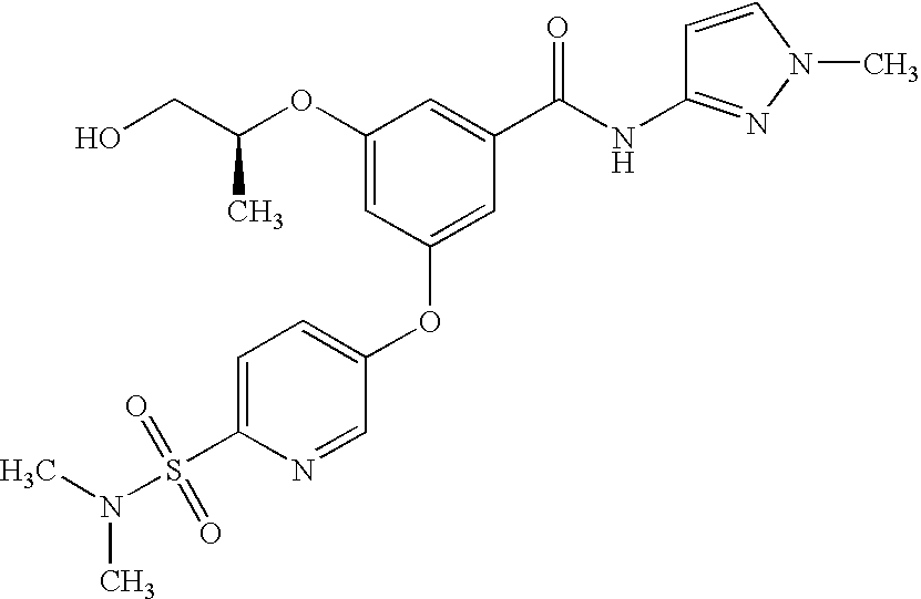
C1=C(S(N(C)C)(=O)=O)N=CC(OC2=CC(C(NC3=NN(C)C=C3)=O)=CC(OC(CO)C)=C2)=C1
